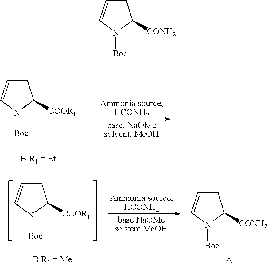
N1([Boc])C([COOR1])CC=C1.N1([Boc])C([COOR1])CC=C1.N1([Boc])C([CONH2])CC=C1.N1([Boc])C([CONH2])CC=C1
